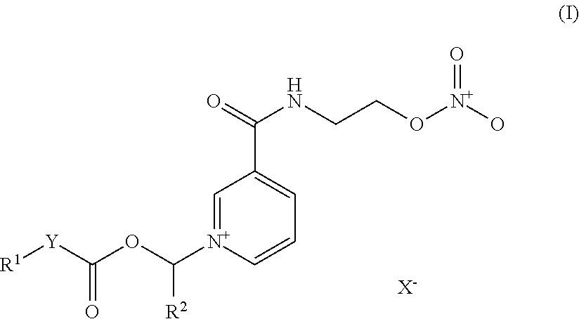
C1=[N+](C(OC([Y][R1])=O)[R2])C=CC=C1C(=O)NCCO[N+](O)=O.[X-]
